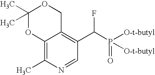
C12=C(C)N=CC(C(F)P(=O)([O-t-butyl])[O-t-butyl])=C1COC(C)(C)O2
